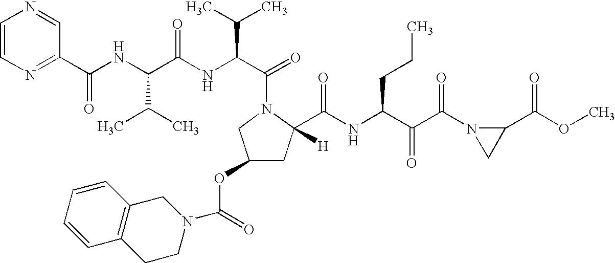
C1=CN=C(C(NC(C(NC(C(=O)N2C(C(NC(C(C(N3CC3C(OC)=O)=O)=O)CCC)=O)([H])CC(OC(=O)N3CC4=C(CC3)C=CC=C4)C2)C(C)C)=O)C(C)C)=O)C=N1
